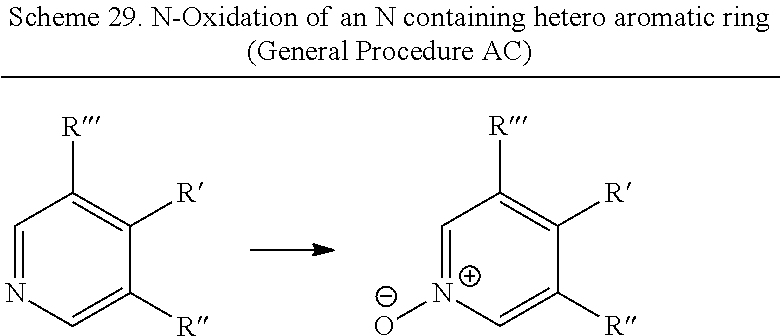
C1=NC=C([R])C([R])=C1[R].C1=[N+]([O-])C=C([R])C([R])=C1[R]
